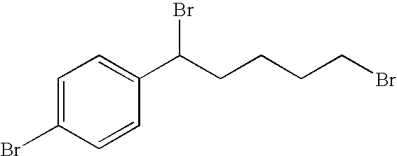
C1=C(Br)C=CC(C(CCCCBr)Br)=C1
